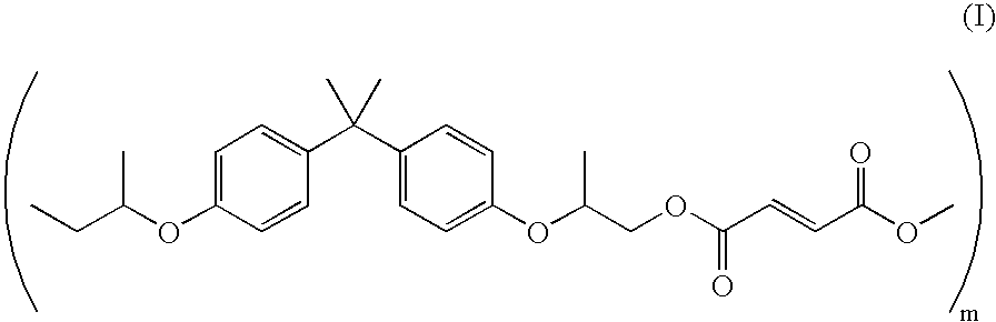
O(C1=CC=C(C(C2=CC=C(OC(COC(C=CC(=O)OC)=O)C)C=C2)(C)C)C=C1)C(CC)C
